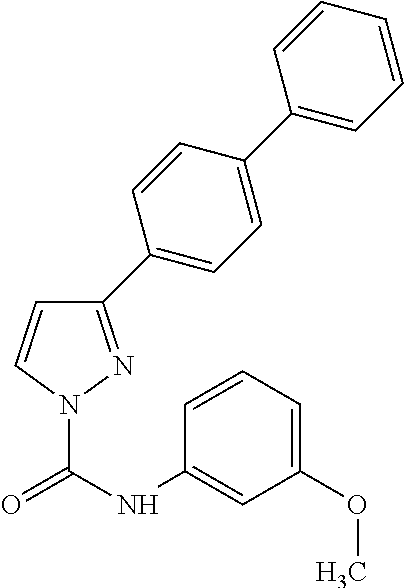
C1(C2=CC=C(C3=CC=CC=C3)C=C2)=NN(C(NC2=CC(OC)=CC=C2)=O)C=C1
